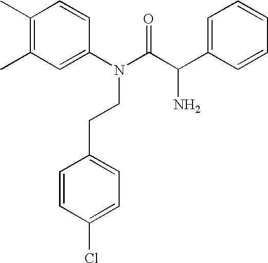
C1(C)=C(C)C=C(N(C(C(C2=CC=CC=C2)N)=O)CCC2=CC=C(Cl)C=C2)C=C1
